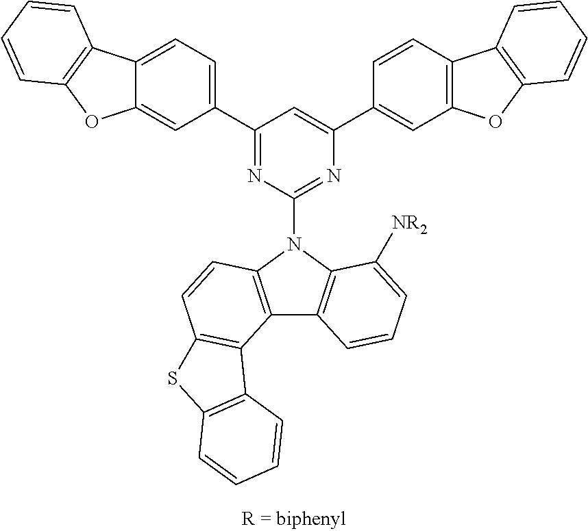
C1(C2=CC=C3C(=C2)OC2=C3C=CC=C2)=NC(N2C3=C(C4=C2C=CC2=C4C4=C(S2)C=CC=C4)C=CC=C3[NR2])=NC(C2=CC3=C(C=C2)C2=C(O3)C=CC=C2)=C1
